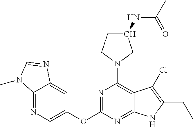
N1=C(OC2=CN=C3C(=C2)N=CN3C)N=C2C(=C1N1CC(NC(C)=O)CC1)C(Cl)=C(CC)N2
